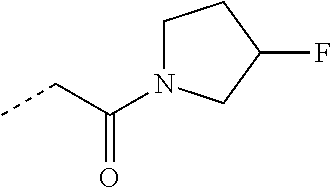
N1(C(CC)=O)CCC(F)C1
